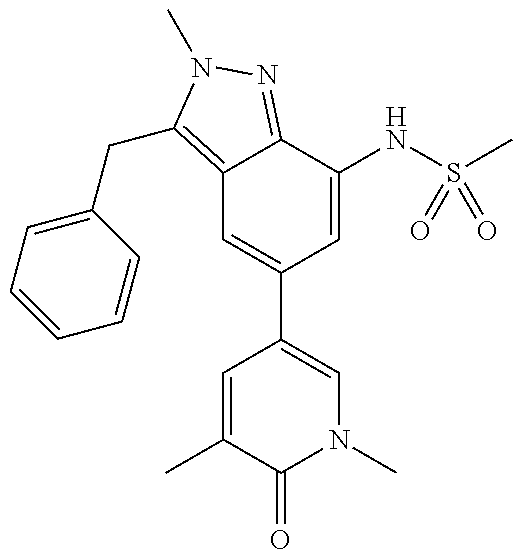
C12=C(CC3=CC=CC=C3)N(C)N=C1C(NS(C)(=O)=O)=CC(C1=CN(C)C(=O)C(C)=C1)=C2
